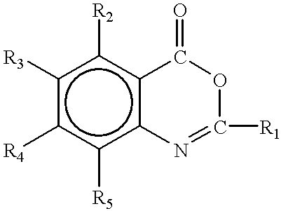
c1([R4])c([R5])c2c(c([R2])c1[R3])C(=O)OC([R1])=N2
